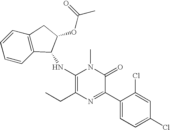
C1(NC2C3=C(C=CC=C3)CC2OC(C)=O)=C(CC)N=C(C2=CC=C(Cl)C=C2Cl)C(=O)N1C
